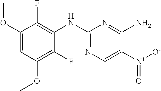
C1(OC)=CC(OC)=C(F)C(NC2=NC=C([N+]([O-])=O)C(N)=N2)=C1F
